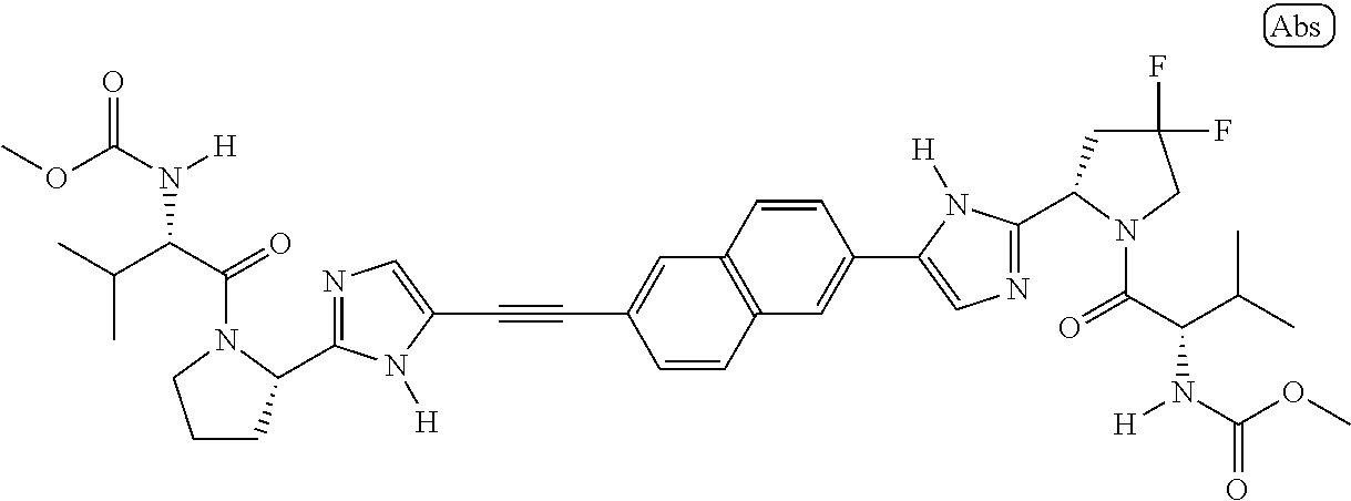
C1=CC2=C(C=C1C1=CN=C(C3CC(F)(F)CN3C(C(C(C)C)N(C(OC)=O)[H])=O)N1[H])C=CC(C#CC1=CN=C(C3CCCN3C(C(C(C)C)N(C(OC)=O)[H])=O)N1[H])=C2
